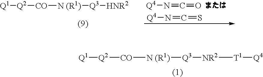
[Q2]([CO][N (R1)][Q3][NR2][T1][Q4])[Q1].[Q2]([CO][N (R1)][Q3][HNR2])[Q1].[Q4]N=C=O.[Q4]N=C=S
